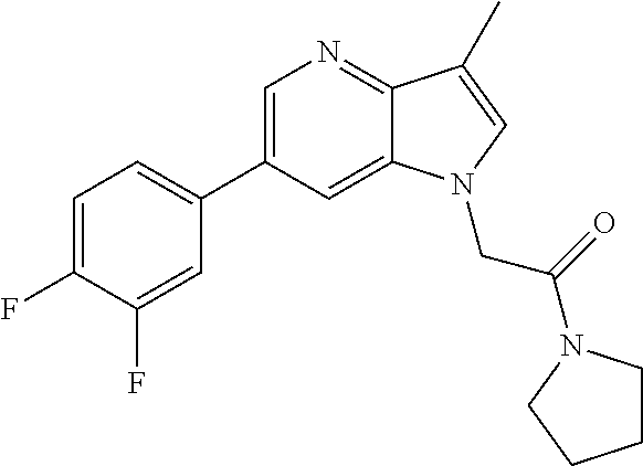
C1=C(C2=CC=C(F)C(F)=C2)C=C2C(=N1)C(C)=CN2CC(=O)N1CCCC1
